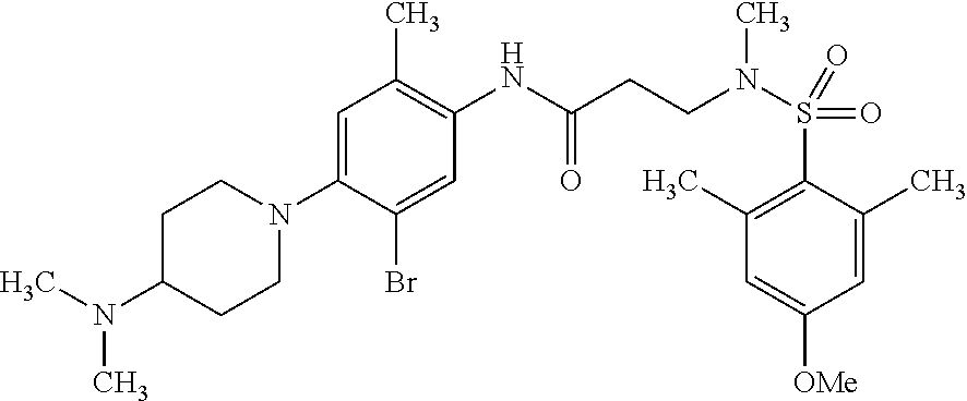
C1=C(N2CCC(N(C)C)CC2)C(Br)=CC(NC(CCN(S(=O)(C2=C(C)C=C([OMe])C=C2C)=O)C)=O)=C1C
